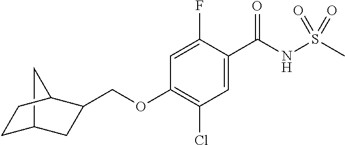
C1=C(F)C(C(NS(C)(=O)=O)=O)=CC(Cl)=C1OCC1CC2CCC1C2
